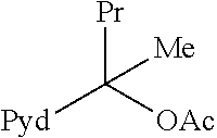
[Pr]C([OAc])([Pyd])[Me]
